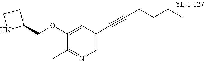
C1(OCC2CCN2)=CC(C#CCCCC)=CN=C1C
